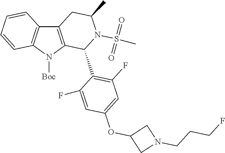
C12=C(N([Boc])C3=C1C=CC=C3)C(C1=C(F)C=C(OC3CN(CCCF)C3)C=C1F)N(S(=O)(=O)C)C(C)C2
